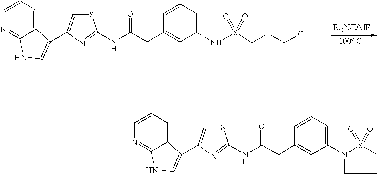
C1=CC=C2C(=N1)NC=C2C1=CSC(NC(CC2=CC(NS(=O)(CCCCl)=O)=CC=C2)=O)=N1.C1=CC=C2C(=N1)NC=C2C1=CSC(NC(CC2=CC(N3S(=O)(=O)CCC3)=CC=C2)=O)=N1
